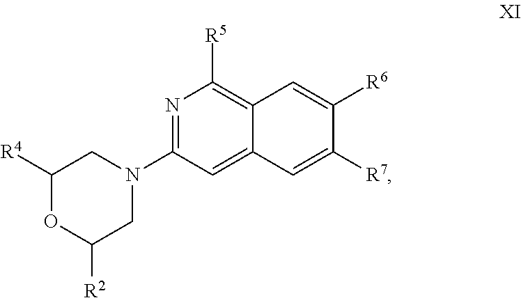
N1=C(N2CC([R4])OC([R2])C2)C=C2C(=C1[R5])C=C([R6])C([R7])=C2
